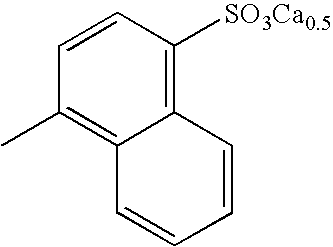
CC1=C2C(=C([SO3Ca0.5])C=C1)C=CC=C2
